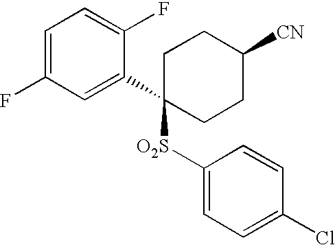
C1=C(F)C=C(C2([O2S]C3=CC=C(Cl)C=C3)CCC([CN])CC2)C(F)=C1
